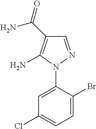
C1=NN(C2=CC(Cl)=CC=C2Br)C(N)=C1C(=O)N
